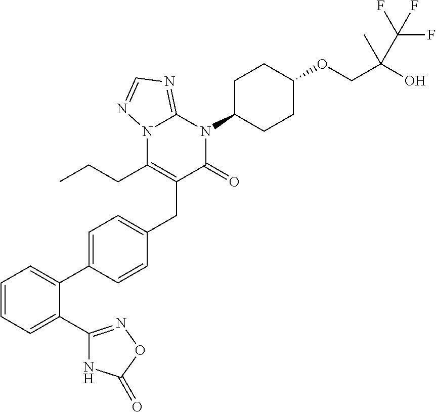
C1=C(C2=CC=CC=C2C2=NOC(=O)N2)C=CC(CC2=C(CCC)N3C(=NC=N3)N(C3CCC(OCC(O)(C(F)(F)F)C)CC3)C2=O)=C1
